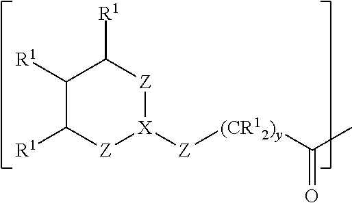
C1([R1])C([R1])[Z][X]([Z][(CR12)y]C(C)=O)[Z]C1[R1]
